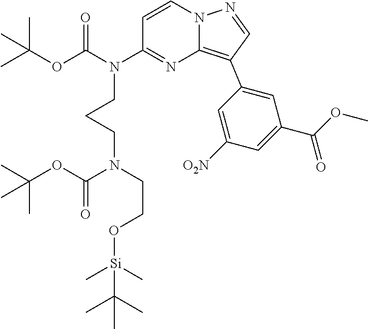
C1([O2N])=CC(C2=C3N=C(N(C(OC(C)(C)C)=O)CCCN(CCO[Si](C(C)(C)C)(C)C)C(OC(C)(C)C)=O)C=CN3N=C2)=CC(C(OC)=O)=C1
